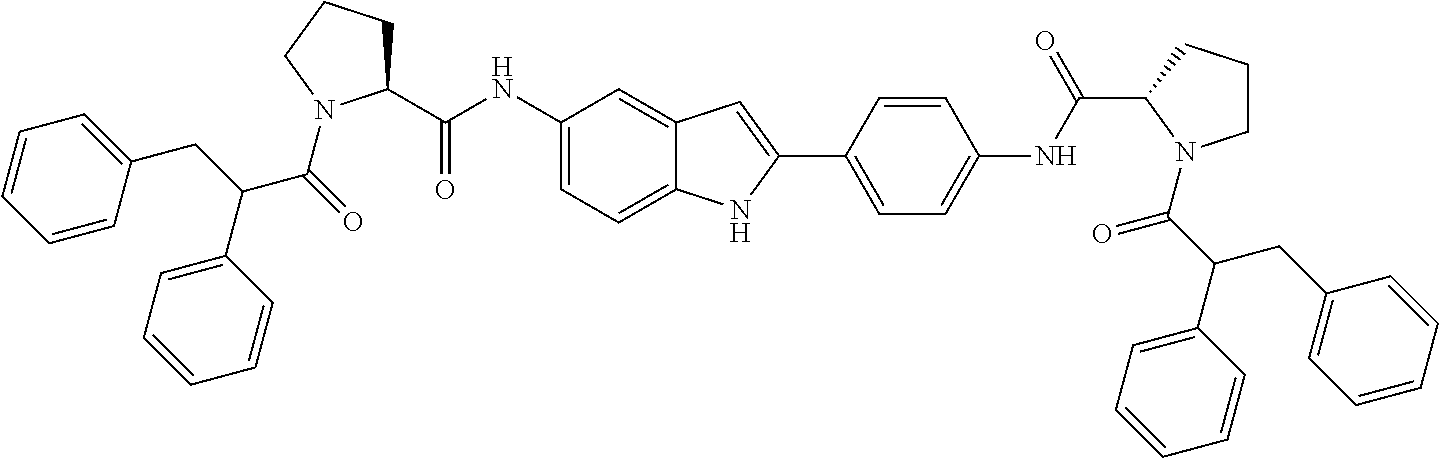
C(C(=O)N1C(C(=O)NC2=CC=C3C(=C2)C=C(C2=CC=C(NC(=O)C4CCCN4C(=O)C(C4=CC=CC=C4)CC4=CC=CC=C4)C=C2)N3)CCC1)(C1=CC=CC=C1)CC1=CC=CC=C1
